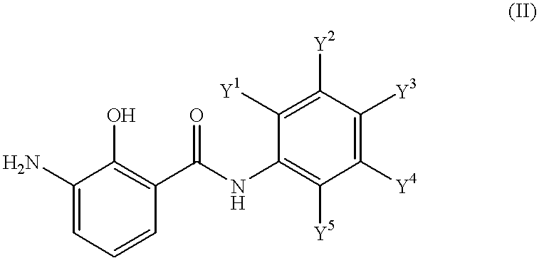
C1(N)=CC=CC(C(NC2=C([Y5])C([Y4])=C([Y3])C([Y2])=C2[Y1])=O)=C1O
